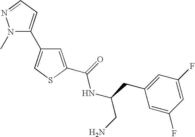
C1=C(C(=O)NC(CN)CC2=CC(F)=CC(F)=C2)SC=C1C1=CC=NN1C
